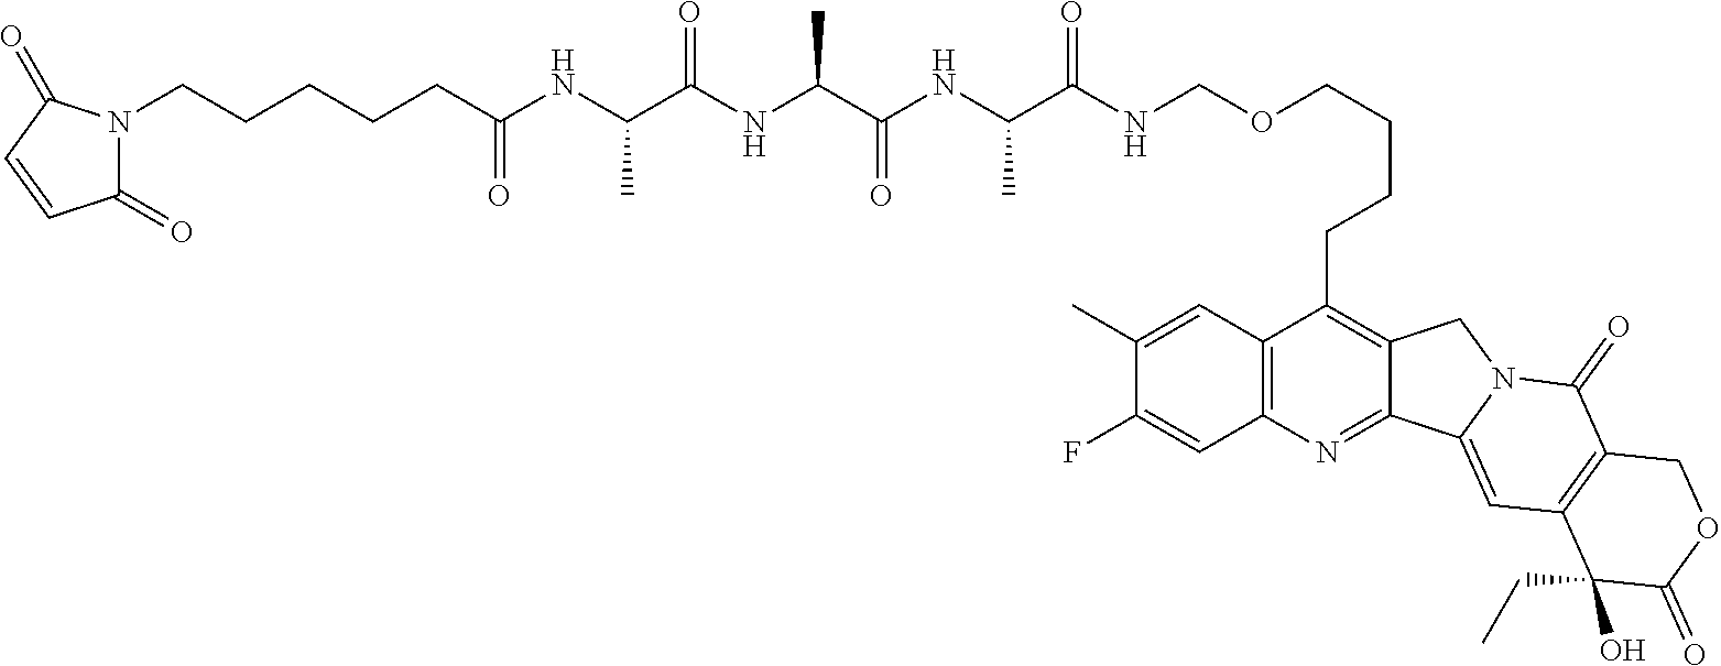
C1(C)=CC2=C(C=C1F)N=C1C(=C2CCCCOCNC(C(NC(C(NC(C(NC(CCCCCN2C(=O)C=CC2=O)=O)C)=O)C)=O)C)=O)CN2C1=CC1=C(C2=O)COC(=O)C1(O)CC
